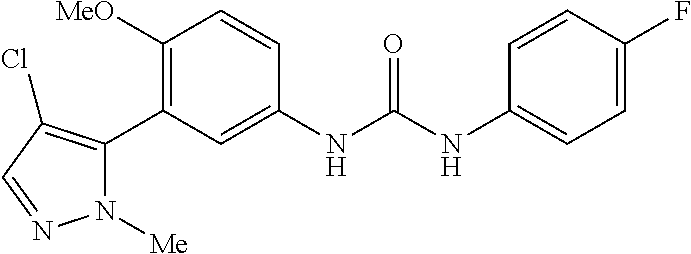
C1([OMe])=C(C2=C(Cl)C=NN2[Me])C=C(NC(=O)NC2=CC=C(F)C=C2)C=C1
